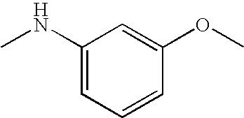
C1(NC)=CC=CC(OC)=C1
